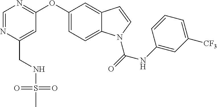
O(C1=CC=C2C(=C1)C=CN2C(=O)NC1=CC([CF3])=CC=C1)C1=NC=NC(CNS(C)(=O)=O)=C1
